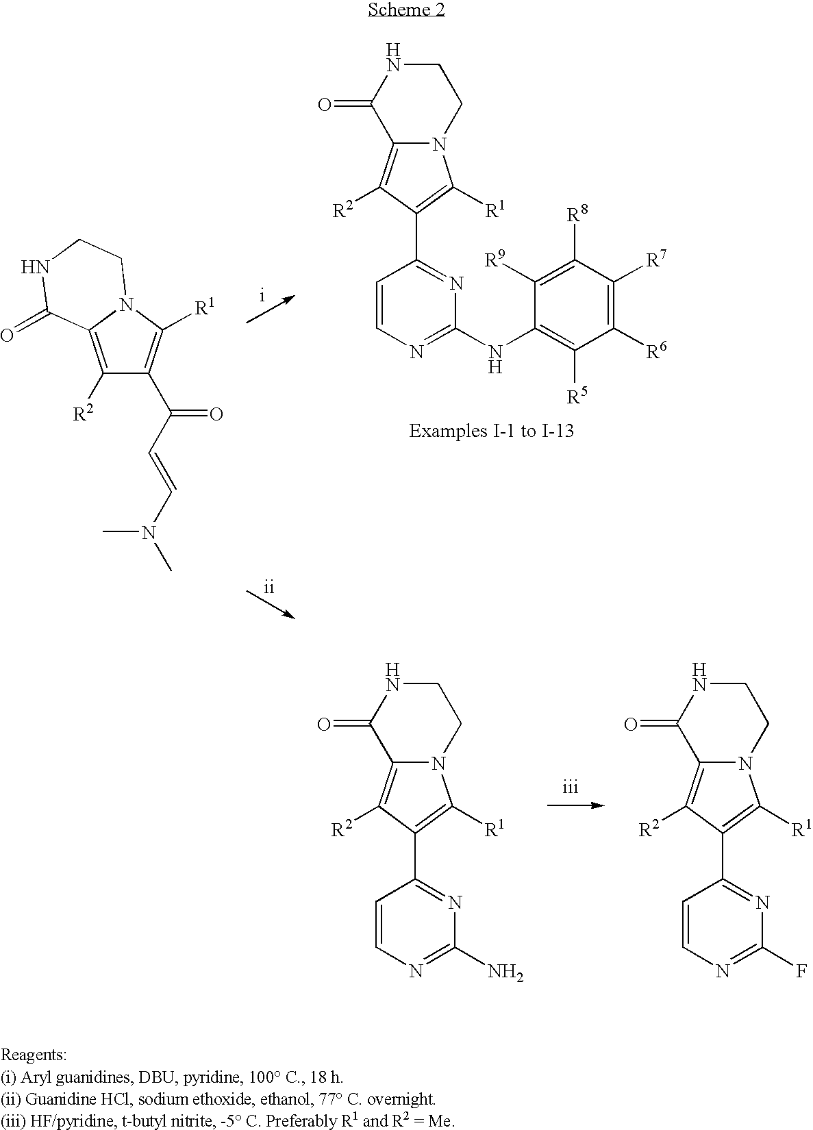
C12=C([R2])C(C3=NC(N)=NC=C3)=C([R1])N1CCNC2=O.C12=C([R2])C(C3=NC(F)=NC=C3)=C([R1])N1CCNC2=O.C1([R2])=C2N(C([R1])=C1C(C=CN(C)C)=O)CCNC2=O.C12=C([R2])C(C3=NC(NC4=C([R5])C([R6])=C([R7])C([R8])=C4[R9])=NC=C3)=C([R1])N1CCNC2=O.[Examples I-1 to I-13]
